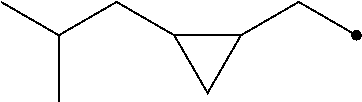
C1(CC)C(CC(C)C)C1
